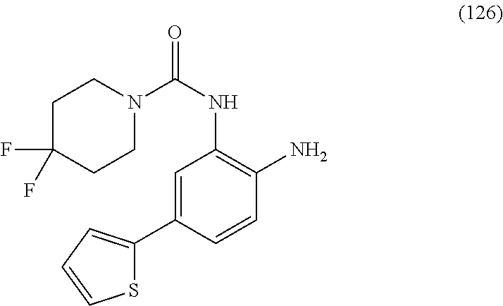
O=C(NC1=C(N)C=CC(C2=CC=CS2)=C1)N1CCC(F)(F)CC1
